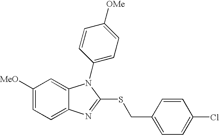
C1([MeO])=CC=C2C(=C1)N(C1=CC=C([OMe])C=C1)C(SCC1=CC=C(Cl)C=C1)=N2
